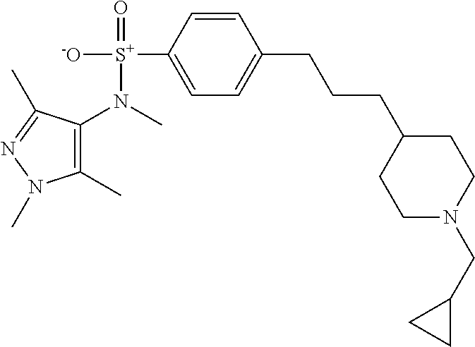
C1(N([S+]([-O])(=O)C2=CC=C(CCCC3CCN(CC4CC4)CC3)C=C2)C)=C(C)N(C)N=C1C
